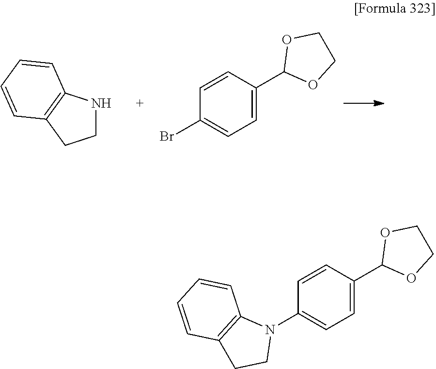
N1CCC2=C1C=CC=C2.C1=CC(C2OCCO2)=CC=C1Br.C1=CC(C2OCCO2)=CC=C1N1C2=C(CC1)C=CC=C2
